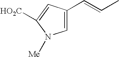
C1=C(C=CC)C=C([HO2C])N1[Me]
